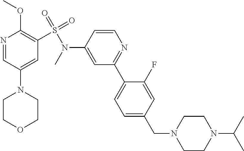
N1=CC(N2CCOCC2)=CC(S(N(C2=CC(C3=CC=C(CN4CCN(C(C)C)CC4)C=C3F)=NC=C2)C)(=O)=O)=C1OC
